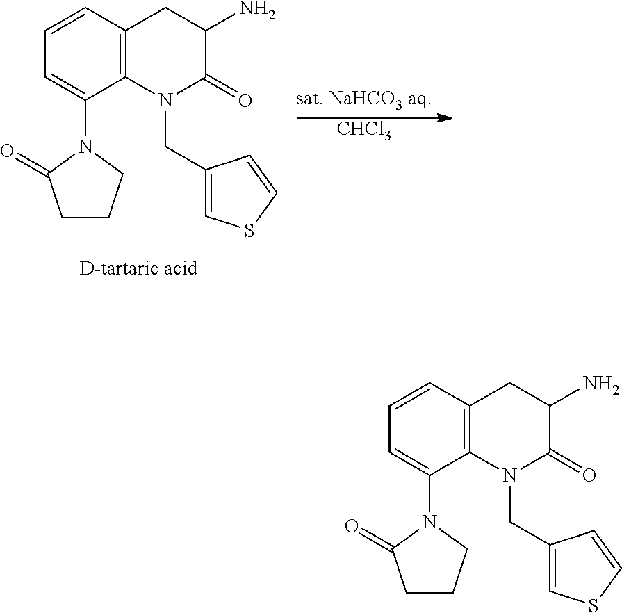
[CHCl3].C1=CC2=C(C(N3C(=O)CCC3)=C1)N(CC1=CSC=C1)C(=O)C(N)C2.C1=CC2=C(C(N3C(=O)CCC3)=C1)N(CC1=CSC=C1)C(=O)C(N)C2
